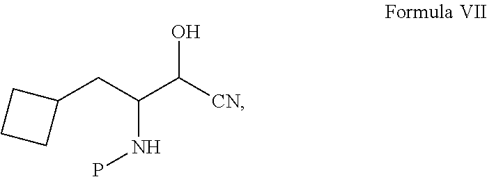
C1(CC(C([CN])O)NP)CCC1
